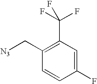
C1=C(F)C=CC(C[N3])=C1C(F)(F)F
